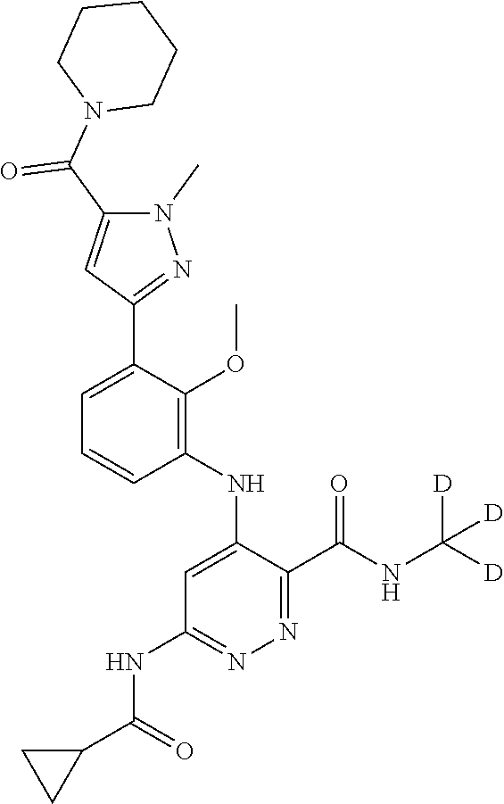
C1=CC=C(C2=NN(C)C(C(N3CCCCC3)=O)=C2)C(OC)=C1NC1=CC(NC(C2CC2)=O)=NN=C1C(NC([D])([D])[D])=O
